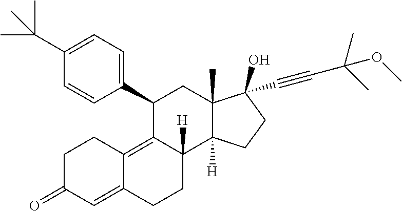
C1(C2=CC=C(C(C)(C)C)C=C2)C2=C3C(=CC(=O)CC3)CCC2([H])C2([H])C(C)(C1)C(C#CC(C)(C)OC)(O)CC2
